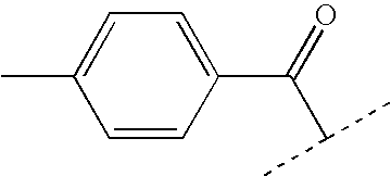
C1=CC(C(=O)C(C)C)=CC=C1C
